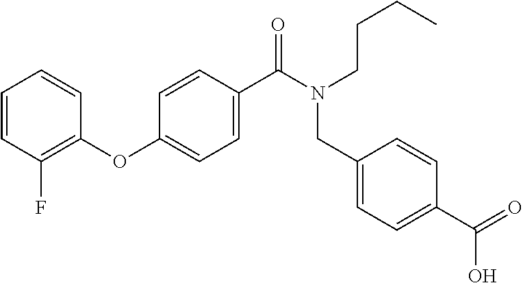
C1=CC(F)=C(OC2=CC=C(C(N(CC3=CC=C(C(=O)O)C=C3)CCCC)=O)C=C2)C=C1
